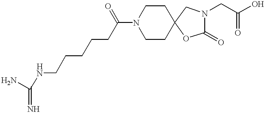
C1CC2(CCN1C(CCCCCNC(N)=N)=O)OC(=O)N(CC(=O)O)C2
